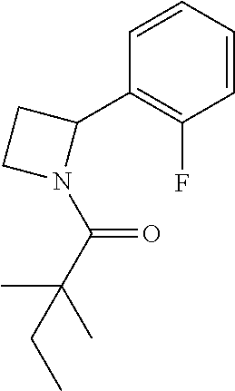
C1=CC=CC(C2CCN2C(C(C)(C)CC)=O)=C1F
